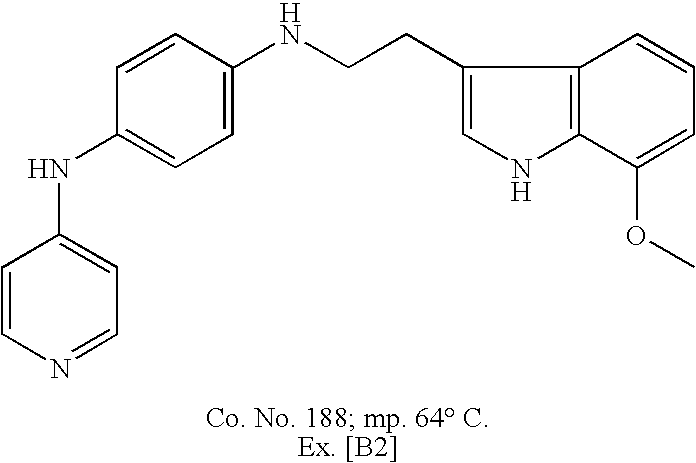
C1=CN=CC=C1NC1=CC=C(NCCC2=CNC3=C2C=CC=C3OC)C=C1
